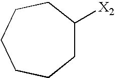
C1C([X2])CCCCC1
